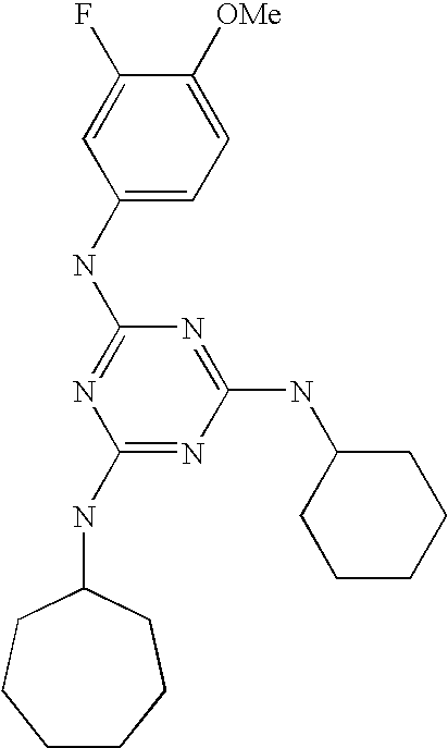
C1(NC2=NC(NC3CCCCCC3)=NC(NC3CCCCC3)=N2)=CC=C([OMe])C(F)=C1
